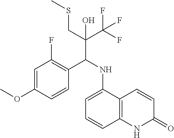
C1=CC(OC)=CC(F)=C1C(NC1=CC=CC2=C1C=CC(=O)N2)C(CSC)(C(F)(F)F)O
